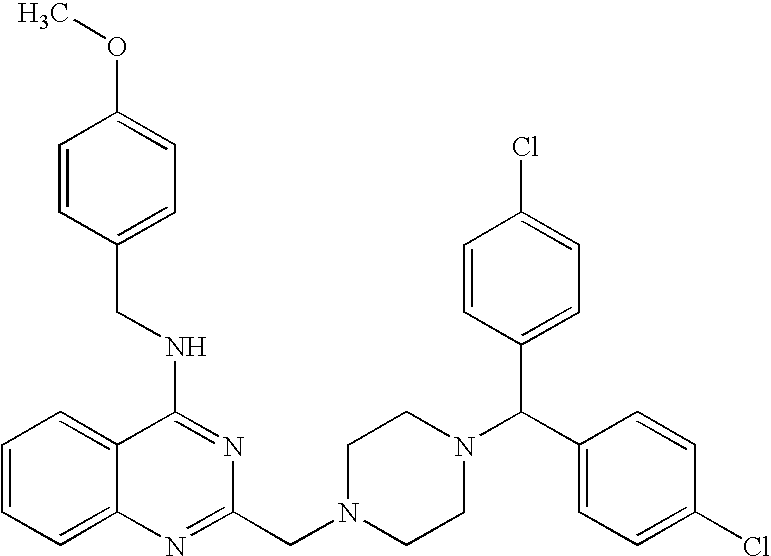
C1=CC=C2C(=C1)C(NCC1=CC=C(OC)C=C1)=NC(CN1CCN(C(C3=CC=C(Cl)C=C3)C3=CC=C(Cl)C=C3)CC1)=N2
